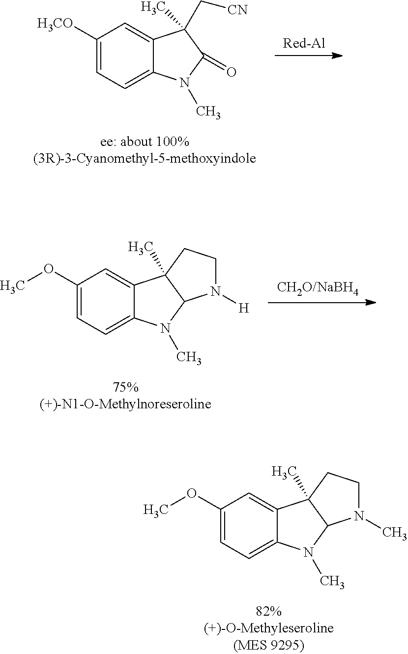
C1(OC)=CC=C2C(=C1)C1(C)C(N2C)N(C)CC1.C1([H3CO])=CC=C2C(=C1)C(C[CN])(C)C(=O)N2C.C1(OC)=CC=C2C(=C1)C1(C)C(N2C)N([H])CC1
